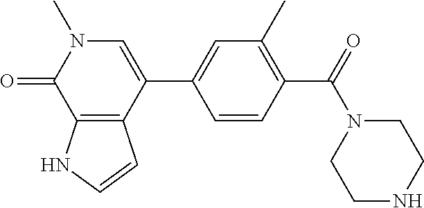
C1N(C(C2=C(C)C=C(C3=CN(C)C(=O)C4=C3C=CN4)C=C2)=O)CCNC1
